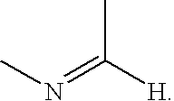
CN=C([H])C
